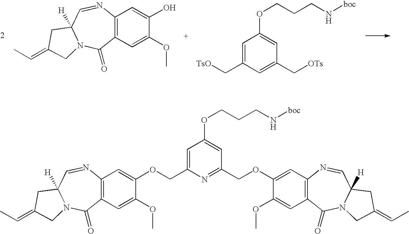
C1=C(C[TsO])C=C(C[OTs])C=C1OCCCN[boc].C12=C(N=CC3([H])N(C1=O)CC(=CC)C3)C=C(O)C(OC)=C2.C12=C(N=CC3([H])N(C1=O)CC(=CC)C3)C=C(OCC1=CC(OCCCN[boc])=CC(COC3=CC4=C(C=C3OC)C(=O)N3C([H])(C=N4)CC(=CC)C3)=N1)C(OC)=C2
